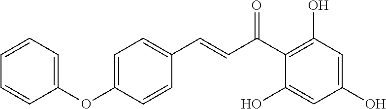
C(C(C1=C(O)C=C(O)C=C1O)=O)=CC1=CC=C(OC2=CC=CC=C2)C=C1
